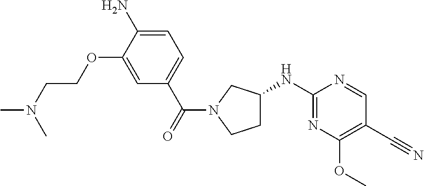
C1C(NC2=NC(OC)=C(C#N)C=N2)CN(C(=O)C2=CC=C(N)C(OCCN(C)C)=C2)C1
